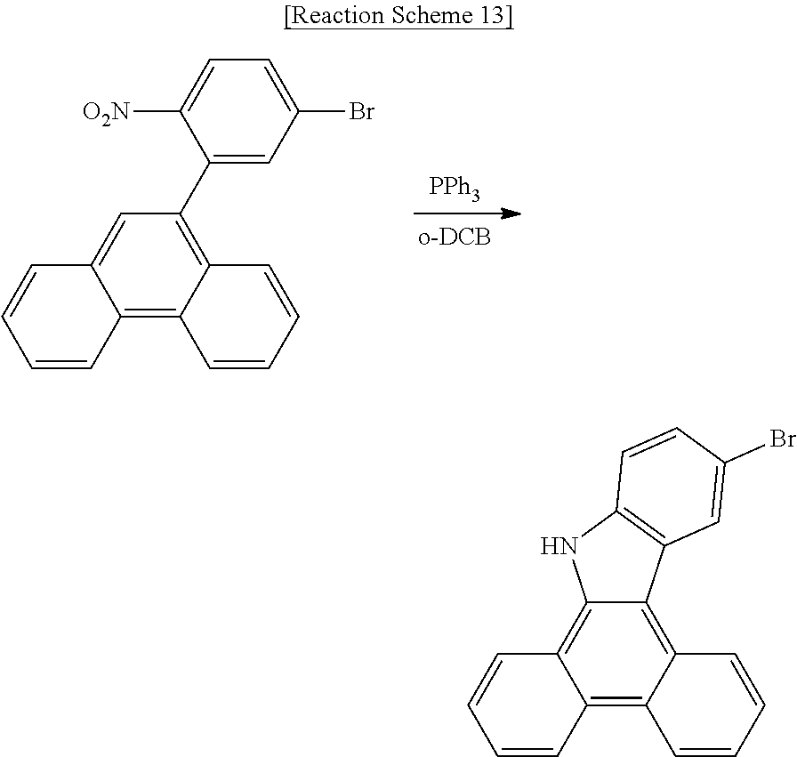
[PPh3].C12=C3C(=C(C4=CC(Br)=CC=C4[O2N])C=C1C=CC=C2)C=CC=C3.C12=C3C(=C4C(=C1C=CC=C2)NC1=C4C=C(Br)C=C1)C=CC=C3
